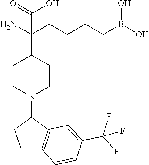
C1(N2CCC(C(CCCCB(O)O)(N)C(=O)O)CC2)CCC2=C1C=C(C(F)(F)F)C=C2
